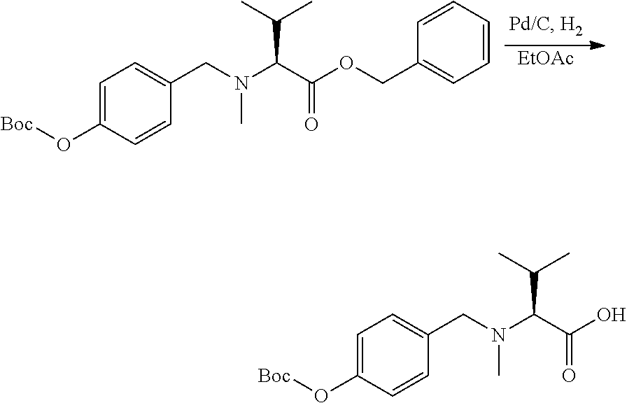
[EtOAc].N(C)(C(C(OCC1=CC=CC=C1)=O)C(C)C)CC1=CC=C(O[Boc])C=C1.N(C)(C(C(O)=O)C(C)C)CC1=CC=C(O[Boc])C=C1
